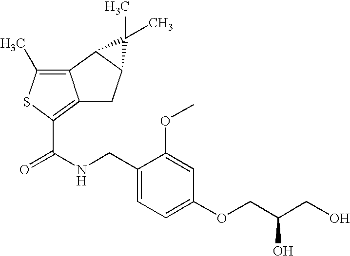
C12=C(C)SC(C(NCC3=CC=C(OCC(CO)O)C=C3OC)=O)=C1CC1C2C1(C)C
